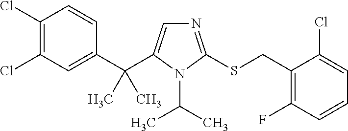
C1(C(C2=CN=C(SCC3=C(F)C=CC=C3Cl)N2C(C)C)(C)C)=CC(Cl)=C(Cl)C=C1
